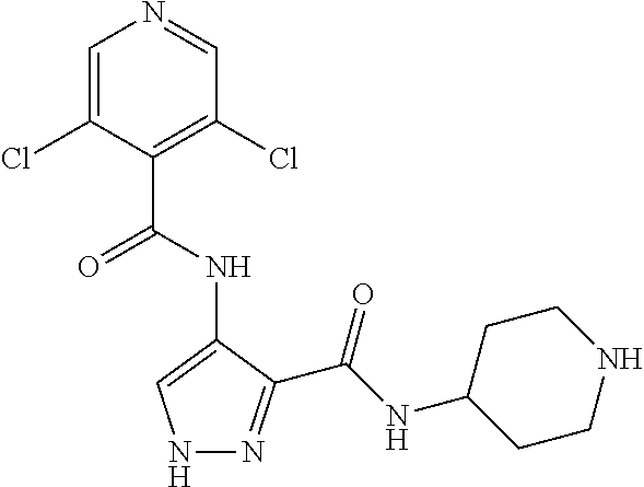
N1N=C(C(NC2CCNCC2)=O)C(NC(=O)C2=C(Cl)C=NC=C2Cl)=C1
